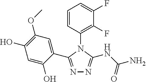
N1=C(C2=CC(OC)=C(O)C=C2O)N(C2=C(F)C(F)=CC=C2)C(NC(=O)N)=N1
